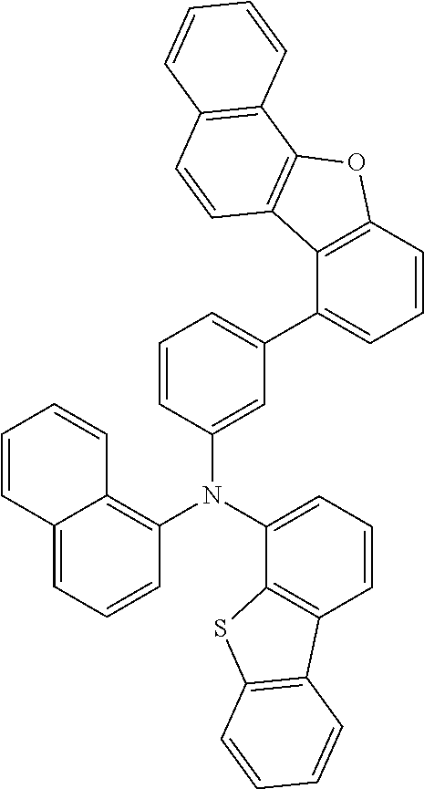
C1=CC(N(C2=C3C(=CC=C2)C=CC=C3)C2=CC=CC3=C2SC2=C3C=CC=C2)=CC(C2=CC=CC3=C2C2=C(O3)C3=C(C=C2)C=CC=C3)=C1
